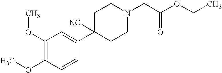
C1(OC)=C(OC)C=CC(C2([NC])CCN(CC(OCC)=O)CC2)=C1
